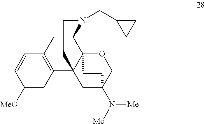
C1([MeO])=CC2=C(C=C1)CC1C34C2(CC(N([Me])[Me])(CO3)CC4)CCN1CC1CC1
